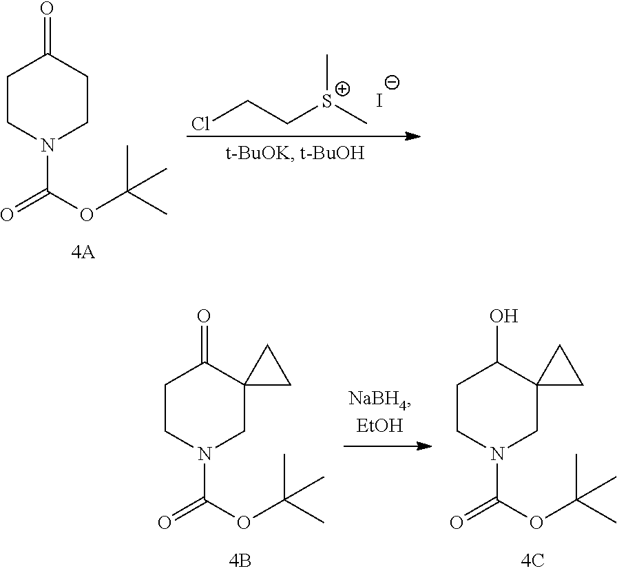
ClCC[S+](C)C.[I-].C1CN(C(=O)OC(C)(C)C)CCC1=O.C1CN(C(=O)OC(C)(C)C)CC2(C1=O)CC2.C1CN(C(=O)OC(C)(C)C)CC2(C1O)CC2
